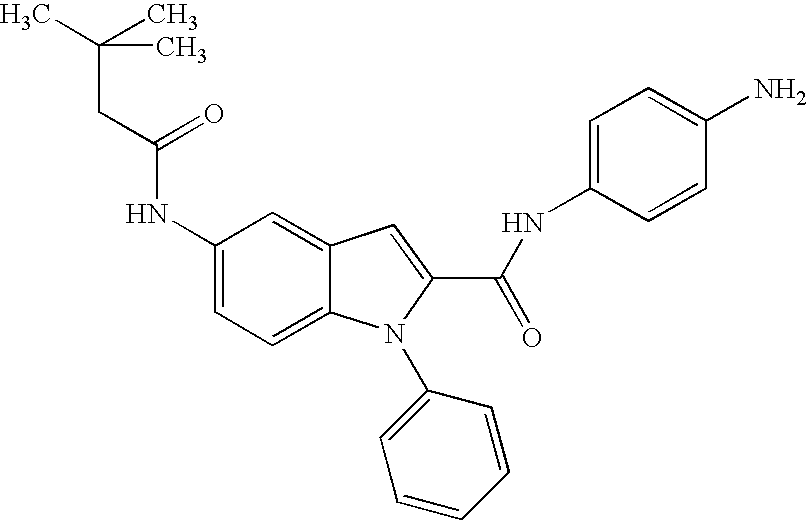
C1(NC(=O)CC(C)(C)C)=CC=C2C(=C1)C=C(C(NC1=CC=C(N)C=C1)=O)N2C1=CC=CC=C1
